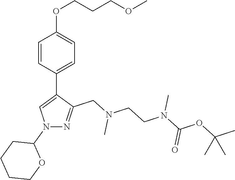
N1(C2CCCCO2)N=C(CN(CCN(C(OC(C)(C)C)=O)C)C)C(C2=CC=C(OCCCOC)C=C2)=C1
